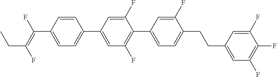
C1=CC(C(=C(F)CC)F)=CC=C1C1=CC(F)=C(C2=CC=C(CCC3=CC(F)=C(F)C(F)=C3)C(F)=C2)C(F)=C1
